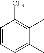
C1=CC=C(C)C(C)=C1[CF3]
